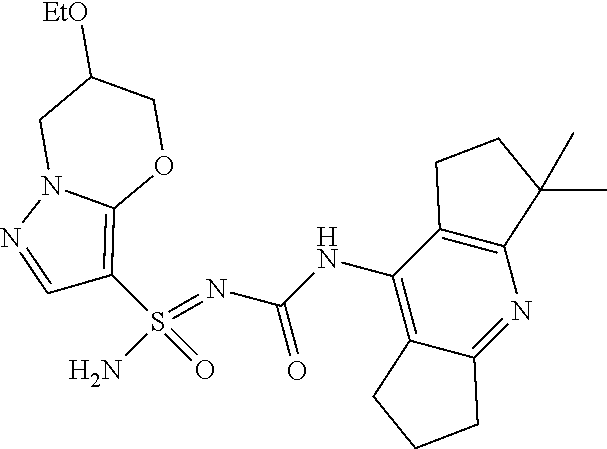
C(NC1=C2C(=NC3=C1CCC3(C)C)CCC2)(N=S(N)(=O)C1=C2N(N=C1)CC([EtO])CO2)=O
